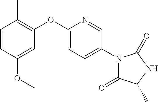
C1=CC(OC)=CC(OC2=CC=C(N3C(=O)C(C)NC3=O)C=N2)=C1C
